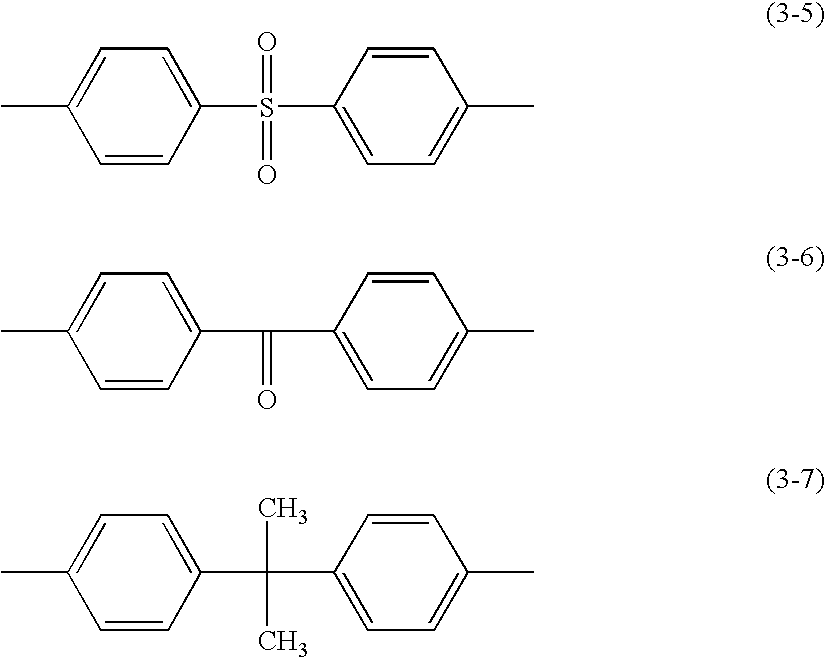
C1=CC(S(C2=CC=C(C)C=C2)(=O)=O)=CC=C1C.CC1=CC=C(C(=O)C2=CC=C(C)C=C2)C=C1.C1=CC(C(C2=CC=C(C)C=C2)(C)C)=CC=C1C
